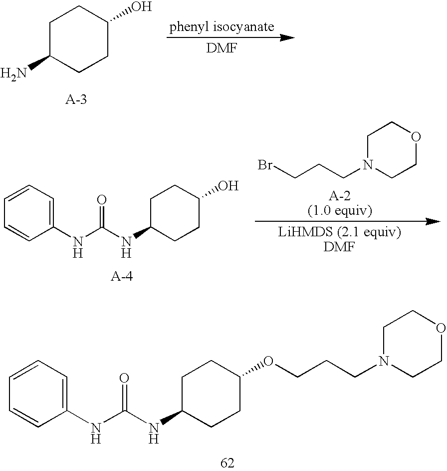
C1C(N)CCC(O)C1.C1N(CCCBr)CCOC1.C1=CC=C(NC(NC2CCC(O)CC2)=O)C=C1.C1=CC=C(NC(NC2CCC(OCCCN3CCOCC3)CC2)=O)C=C1
